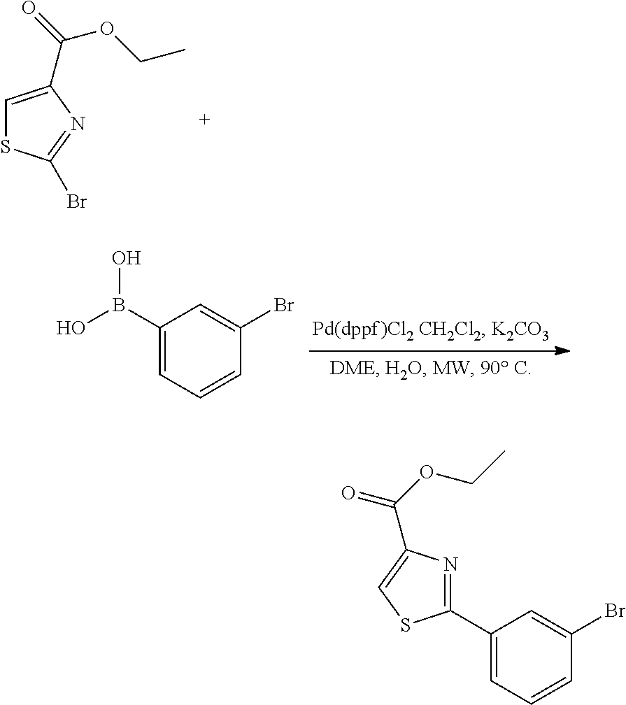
C1=C(C(OCC)=O)N=C(Br)S1.C1(Br)=CC(B(O)O)=CC=C1.C1(Br)=CC(C2=NC(C(=O)OCC)=CS2)=CC=C1
